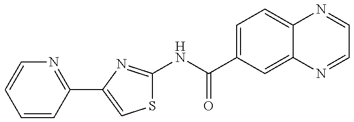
S1C(NC(C2=CC=C3C(=C2)N=CC=N3)=O)=NC(C2=NC=CC=C2)=C1
